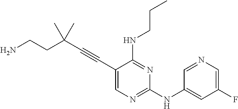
C(#CC1=CN=C(NC2=CC(F)=CN=C2)N=C1NCCC)C(CCN)(C)C
